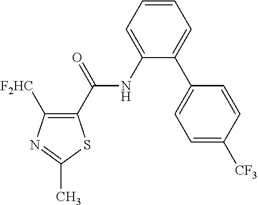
C1=CC=C(NC(C2=C([F2HC])N=C(C)S2)=O)C(C2=CC=C([CF3])C=C2)=C1
